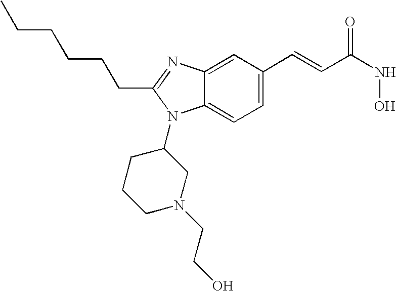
C12=CC(C=CC(NO)=O)=CC=C1N(C1CCCN(CCO)C1)C(CCCCCC)=N2
